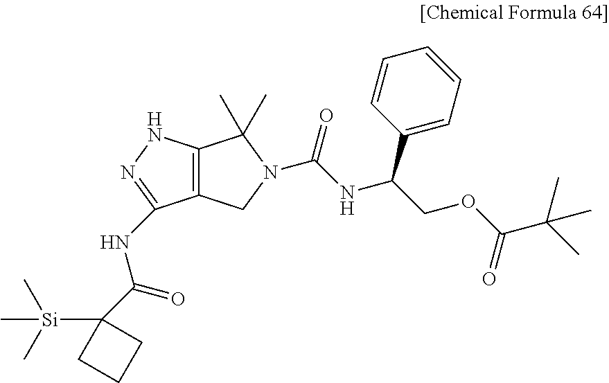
C12=C(NN=C1NC(=O)C1([Si](C)(C)C)CCC1)C(C)(C)N(C(=O)NC(COC(C(C)(C)C)=O)C1=CC=CC=C1)C2
